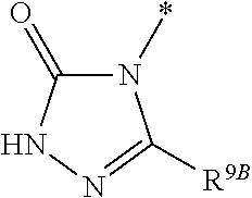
N1(*)C(=O)NN=C1[R9B]
